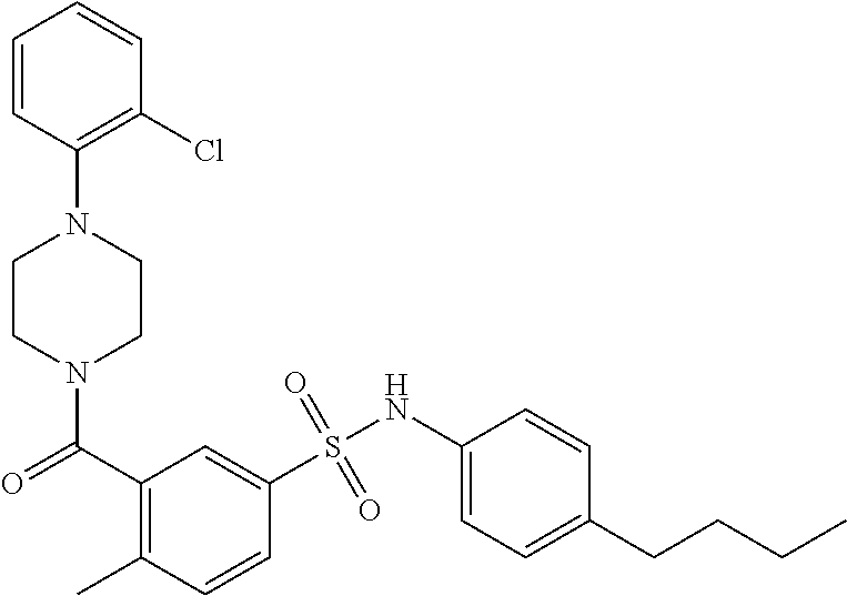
N1(C(C2=C(C)C=CC(S(NC3=CC=C(CCCC)C=C3)(=O)=O)=C2)=O)CCN(C2=C(Cl)C=CC=C2)CC1
